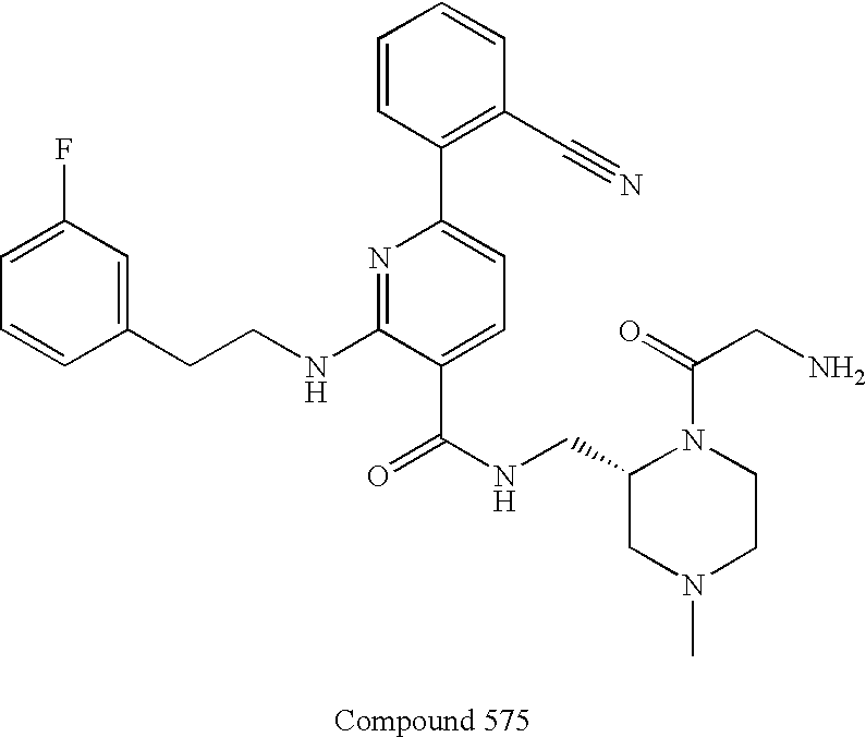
C1=C(F)C=C(CCNC2=NC(C3=C(C#N)C=CC=C3)=CC=C2C(NCC2CN(C)CCN2C(=O)CN)=O)C=C1
